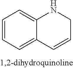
C1=CC=C2C(=C1)NCC=C2
